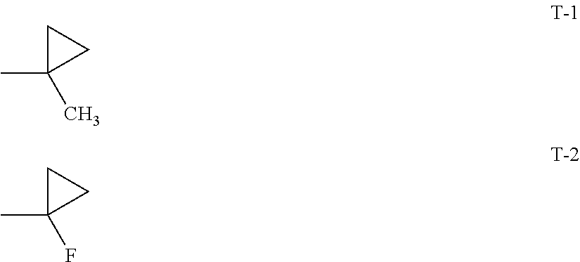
C1C(C)(C)C1.C1C(C)(F)C1
